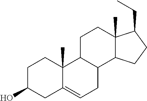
C1C(O)CC2=CCC3C(C2(C)C1)CCC1(C)C3CCC1CC
